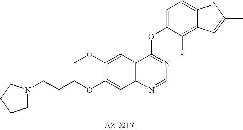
C1N(CCCOC2=CC3=C(C=C2OC)C(OC2=CC=C4C(=C2F)C=C(C)N4)=NC=N3)CCC1
